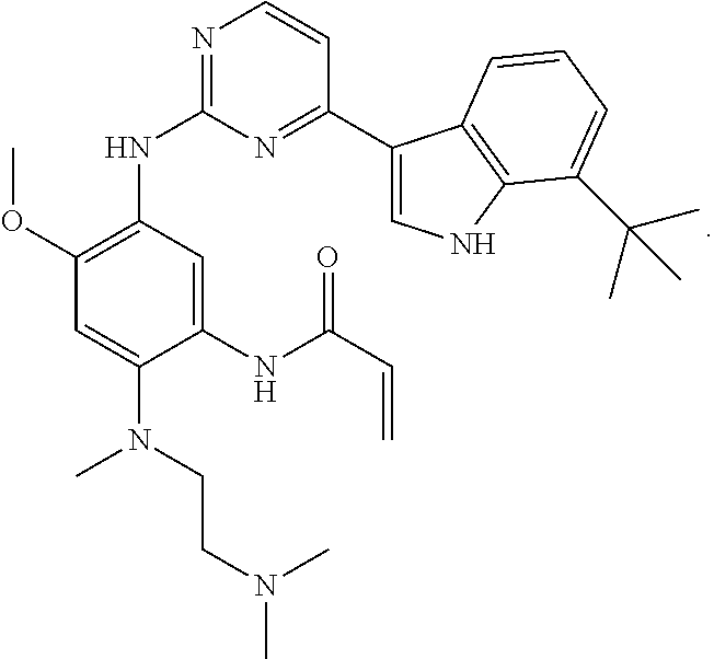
C1(OC)=C(NC2=NC=CC(C3=CNC4=C3C=CC=C4C(C)(C)C)=N2)C=C(NC(C=C)=O)C(N(CCN(C)C)C)=C1
